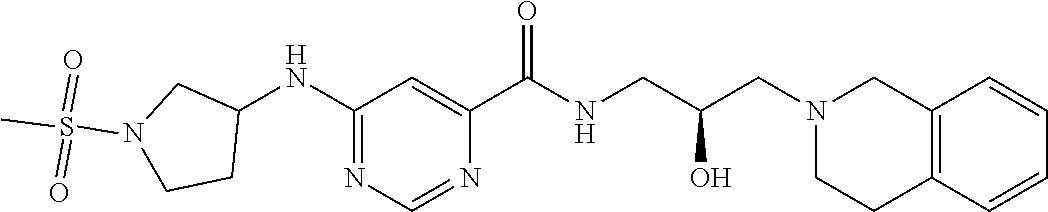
C1(NC2CN(S(C)(=O)=O)CC2)=NC=NC(C(NCC(CN2CCC3=C(C2)C=CC=C3)O)=O)=C1
